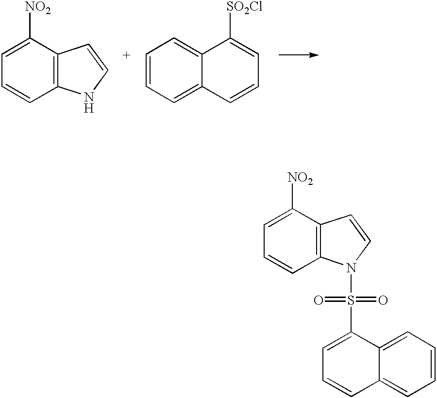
C1=CC2=C(C([NO2])=C1)C=CN2.C1=CC=C2C(=C1)C=CC=C2[SO2Cl].C1=CC2=C(C([NO2])=C1)C=CN2S(=O)(=O)C1=CC=CC2=CC=CC=C12
